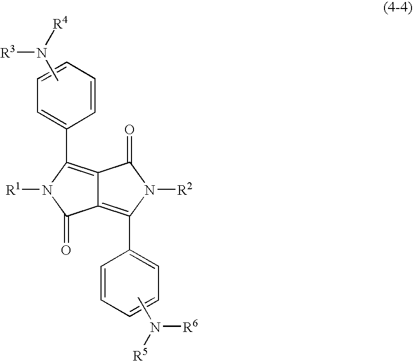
C12=C(C3=CC=CC=C3)N([R2])C(=O)C1=C(C1=CC=CC=C1)N([R1])C2=O.CN([R5])[R6].CN([R4])[R3]
